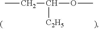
CCC(OC)[C2H5]
